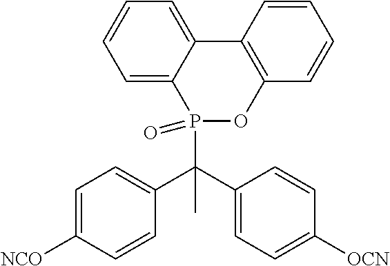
C1=CC2=C(C=C1)OP(C(C1=CC=C([NCO])C=C1)(C1=CC=C([OCN])C=C1)C)(=O)C1=CC=CC=C21
